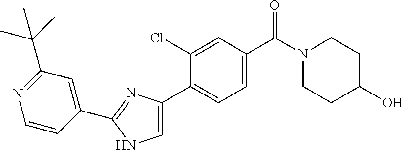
C1CN(C(C2=CC=C(C3=CNC(C4=CC(C(C)(C)C)=NC=C4)=N3)C(Cl)=C2)=O)CCC1O
